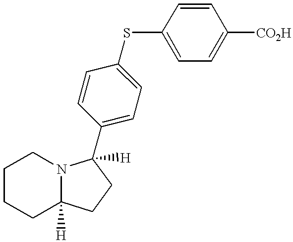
C1CCC2([H])N(C1)C([H])(C1=CC=C(SC3=CC=C([CO2H])C=C3)C=C1)CC2
